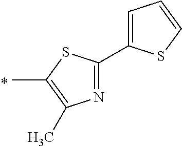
CC1=C(C)N=C(C2=CC=CS2)S1
